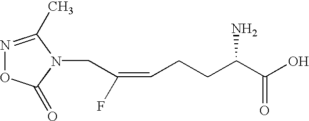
C(C(=CCCC(C(O)=O)N)F)N1C(=O)ON=C1C
